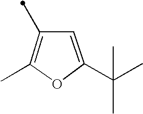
C1(C)=C(C)OC(C(C)(C)C)=C1
